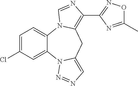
C1=C(Cl)C=C2C(=C1)N1C(=C(C3=NOC(C)=N3)N=C1)CC1=CN=NN21
